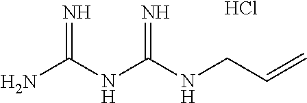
NC(NC(NCC=C)=N)=N.Cl
